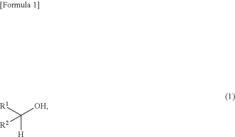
C([OH])([R1])([H])[R2]
